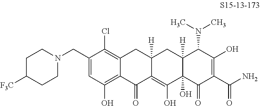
C1(CN2CCC([F3C])CC2)=CC(O)=C2C(=C1Cl)CC1([H])C(=C(O)C3(O)C([H])(C1)C(N(C)C)C(O)=C(C(N)=O)C3=O)C2=O
